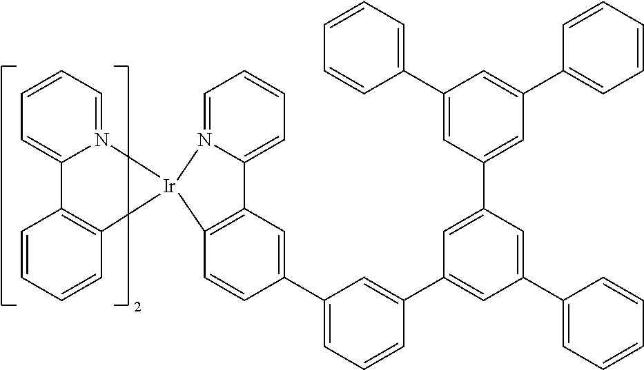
C12=C(C=CC(C3=CC=CC(C4=CC(C5=CC=CC=C5)=CC(C5=CC(C6=CC=CC=C6)=CC(C6=CC=CC=C6)=C5)=C4)=C3)=C1)[Ir]1(N3=CC=CC=C23)N2=CC=CC=C2C2=C1C=CC=C2
